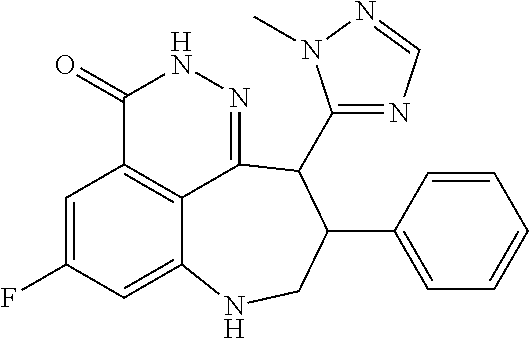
C1=C(F)C=C2C3=C1C(=O)NN=C3C(C1=NC=NN1C)C(C1=CC=CC=C1)CN2
